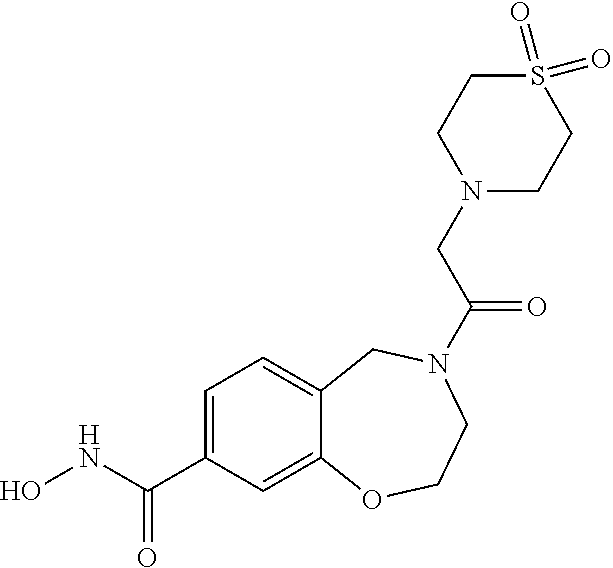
C1=C(C(NO)=O)C=C2C(=C1)CN(C(CN1CCS(=O)(=O)CC1)=O)CCO2
